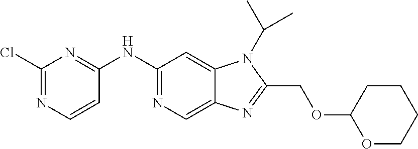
C1(Cl)=NC=CC(NC2=NC=C3C(=C2)N(C(C)C)C(COC2OCCCC2)=N3)=N1
